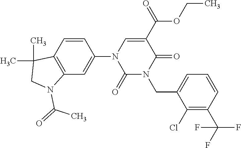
C12=C(C=CC(N3C(=O)N(CC4=CC=CC(C(F)(F)F)=C4Cl)C(=O)C(C(=O)OCC)=C3)=C1)C(C)(C)CN2C(C)=O
